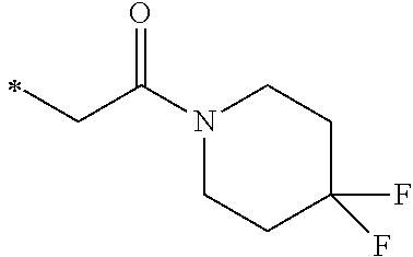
C(C)C(=O)N1CCC(F)(F)CC1
